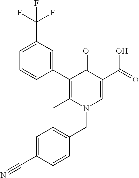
C1(C2=CC(C(F)(F)F)=CC=C2)=C(C)N(CC2=CC=C(C#N)C=C2)C=C(C(=O)O)C1=O
